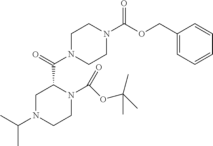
C(C)(C)N1CCN(C(OC(C)(C)C)=O)C(C(=O)N2CCN(C(OCC3=CC=CC=C3)=O)CC2)C1
